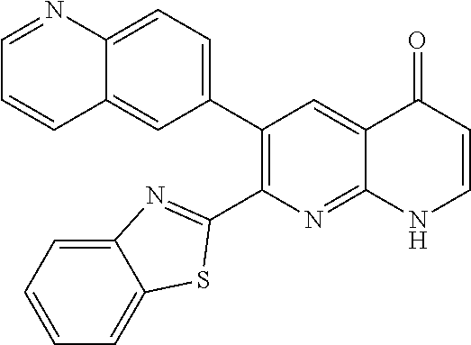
C12=CC=C(C3=C(C4=NC5=CC=CC=C5S4)N=C4C(=C3)C(=O)C=CN4)C=C1C=CC=N2
